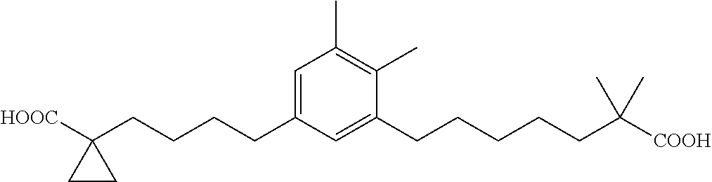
C1=C(CCCCC2([HOOC])CC2)C=C(CCCCCC([COOH])(C)C)C(C)=C1C
